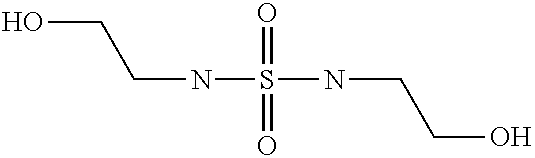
OCCNS(=O)(=O)NCCO
